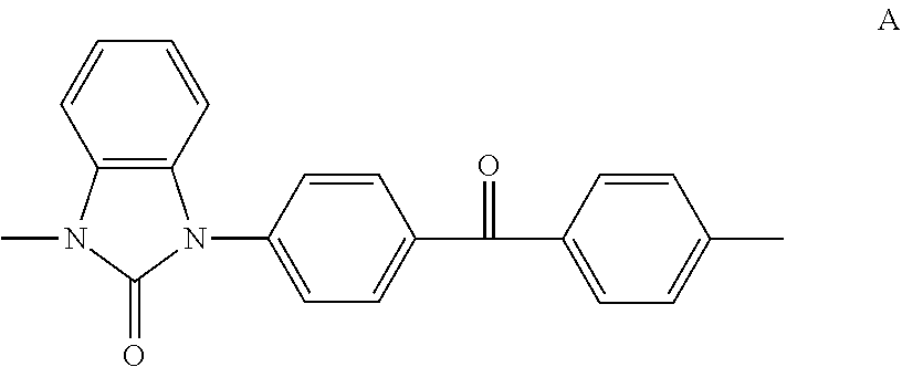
C1=CC(C(C2=CC=C(C)C=C2)=O)=CC=C1N1C(=O)N(C)C2=C1C=CC=C2
